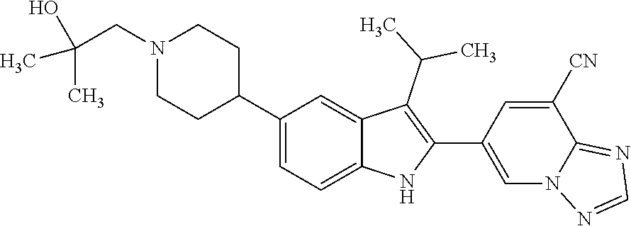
N1(CC(C)(C)O)CCC(C2=CC=C3C(=C2)C(C(C)C)=C(C2=CN4C(=NC=N4)C([CN])=C2)N3)CC1
